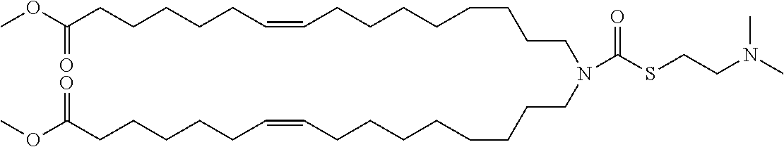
COC(CCCCCC=CCCCCCCCCN(CCCCCCCCC=CCCCCCC(OC)=O)C(SCCN(C)C)=O)=O
